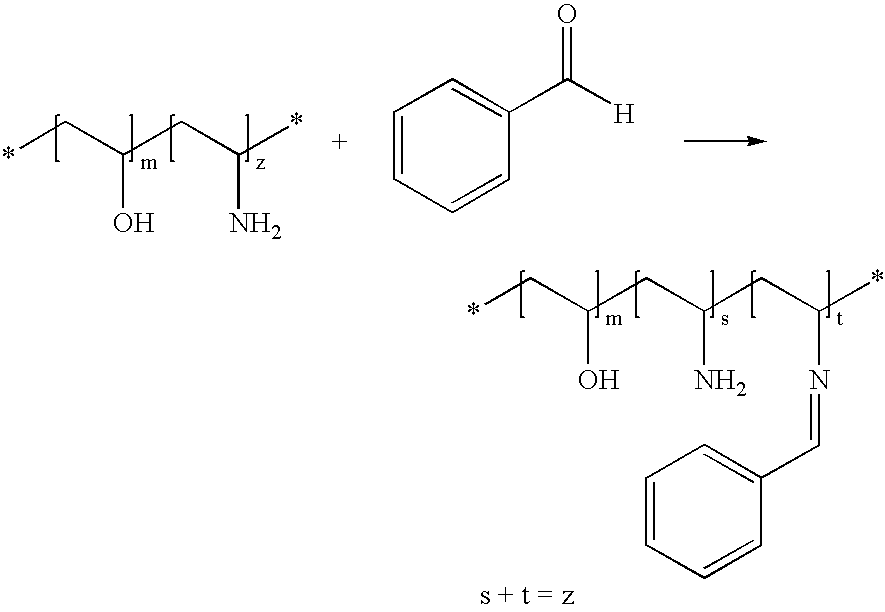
*CC(CC(*)N)O.C1=CC=CC(C([H])=O)=C1.*CC(CC(CC(*)N=CC1=CC=CC=C1)N)O
